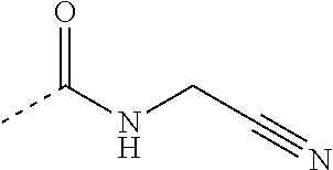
CC(NCC#N)=O
